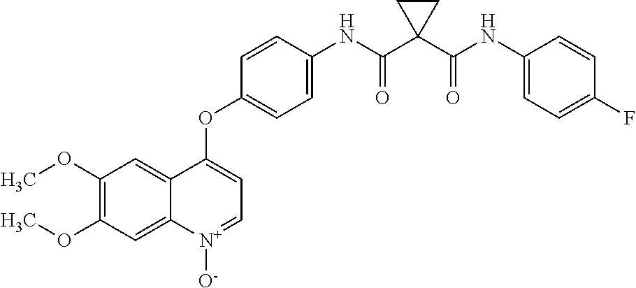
C1(OC)=C(OC)C=C2C(=C1)C(OC1=CC=C(NC(C3(C(NC4=CC=C(F)C=C4)=O)CC3)=O)C=C1)=CC=[N+]2[O-]
